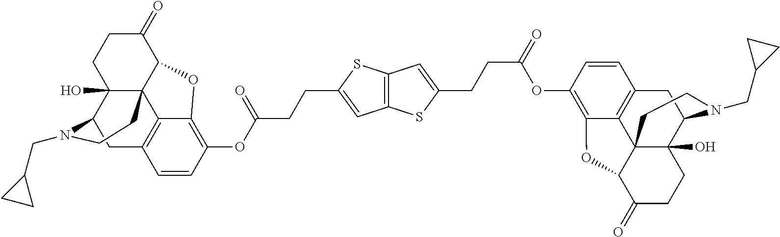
C12=C(C=C(CCC(=O)OC3=C4C5=C(C=C3)CC3C6(O)C5(C(C(=O)CC6)O4)CCN3CC3CC3)S1)SC(CCC(OC1=C3C4=C(CC5C6(O)C4(C(C(=O)CC6)O3)CCN5CC3CC3)C=C1)=O)=C2
